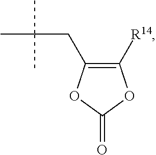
C1([R14])=C(CC(C)(C)C)OC(=O)O1
